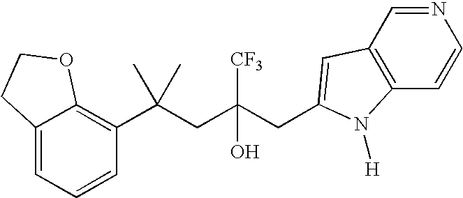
C12=CC=CC(C(CC(CC3=CC4=C(C=CN=C4)N3[H])([CF3])O)(C)C)=C1OCC2
